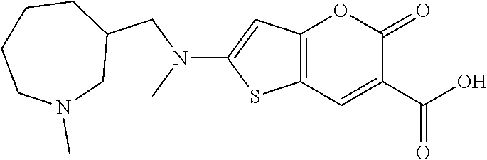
C12=C(C=C(C(=O)O)C(=O)O1)SC(N(CC1CCCCN(C)C1)C)=C2
